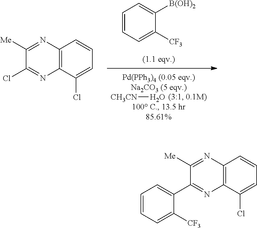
[CH3CN]O.C1=CC=C([CF3])C([B(OH)2])=C1.C12=C(C(Cl)=CC=C1)N=C(Cl)C([Me])=N2.C12=C(C(Cl)=CC=C1)N=C(C1=CC=CC=C1[CF3])C([Me])=N2
